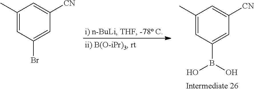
C1(C)=CC(B(O)O)=CC([CN])=C1.C1(C)=CC(Br)=CC([CN])=C1
